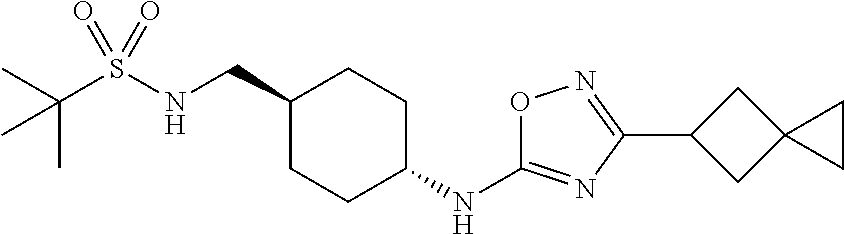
C(S(NCC1CCC(NC2=NC(C3CC4(C3)CC4)=NO2)CC1)(=O)=O)(C)(C)C
